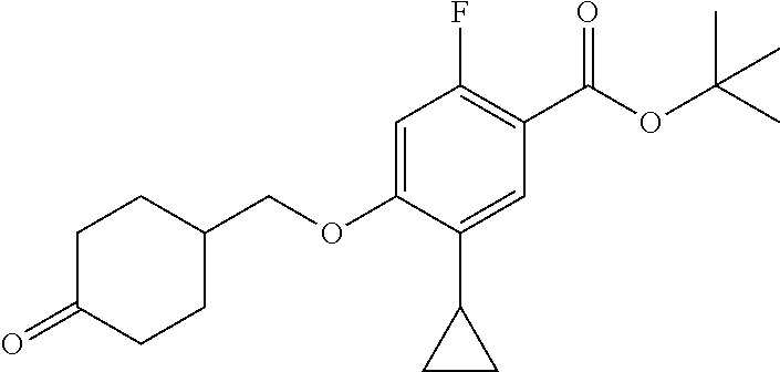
C1(F)=C(C(OC(C)(C)C)=O)C=C(C2CC2)C(OCC2CCC(=O)CC2)=C1
